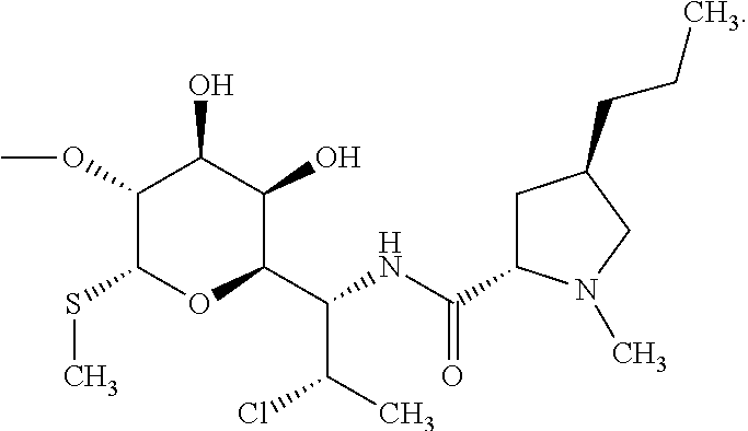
C1(OC)C(SC)OC(C(NC(C2CC(CCC)CN2C)=O)C(C)Cl)C(O)C1O
